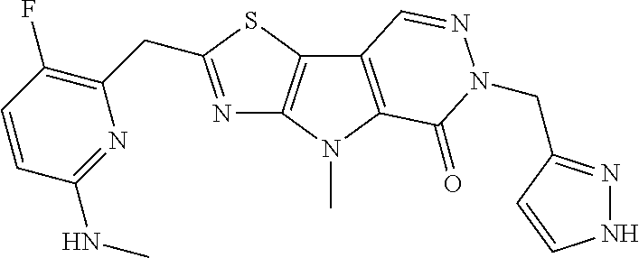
N1=C(CC2=C(F)C=CC(NC)=N2)SC2=C1N(C)C1=C2C=NN(CC2=NNC=C2)C1=O
